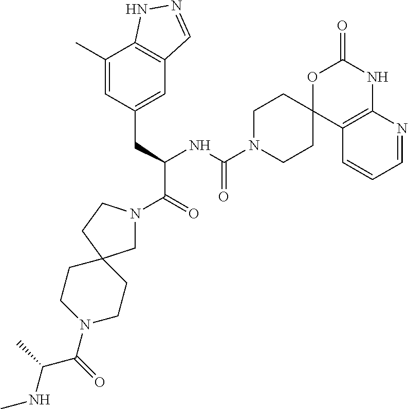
C1(C)=CC(CC(C(=O)N2CC3(CC2)CCN(C(C(NC)C)=O)CC3)NC(N2CCC3(CC2)C2=C(NC(=O)O3)N=CC=C2)=O)=CC2=C1NN=C2
